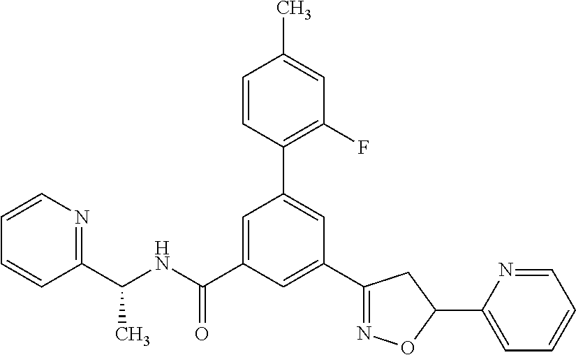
C1(C(NC(=O)C2=CC(C3=C(F)C=C(C)C=C3)=CC(C3=NOC(C4=CC=CC=N4)C3)=C2)C)=NC=CC=C1
